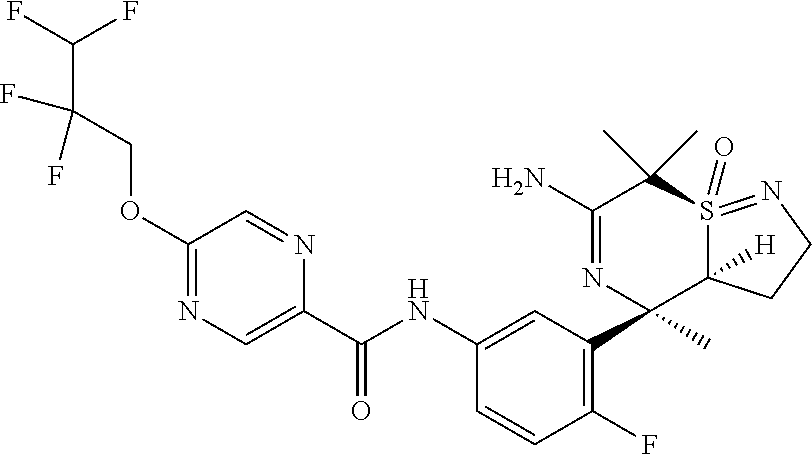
O(C1=NC=C(C(NC2=CC(C3(C)C4([H])S(=O)(=NCC4)C(C)(C)C(N)=N3)=C(F)C=C2)=O)N=C1)CC(C(F)F)(F)F
